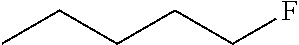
CCCCCF
